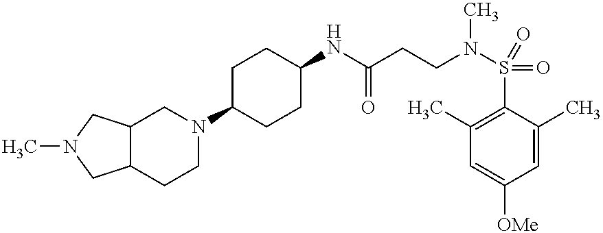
C12CCN(C3CCC(NC(CCN(S(C4=C(C)C=C([OMe])C=C4C)(=O)=O)C)=O)CC3)CC1CN(C)C2
